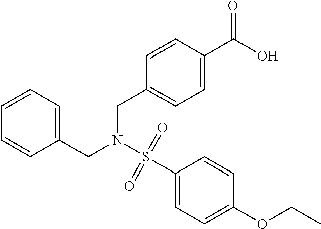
C1=CC=CC(CN(CC2=CC=C(C(=O)O)C=C2)S(C2=CC=C(OCC)C=C2)(=O)=O)=C1
